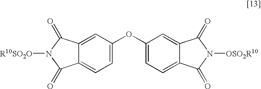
C1(OC2=CC=C3C(=C2)C(=O)N([OSO2R10])C3=O)=CC=C2C(=C1)C(=O)N([R10SO2O])C2=O
